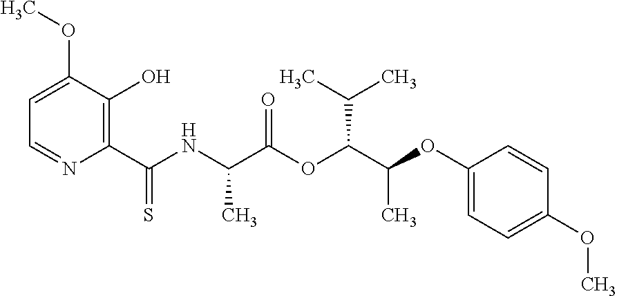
C1=C(OC)C(O)=C(C(NC(C(OC(C(OC2=CC=C(OC)C=C2)C)C(C)C)=O)C)=S)N=C1
